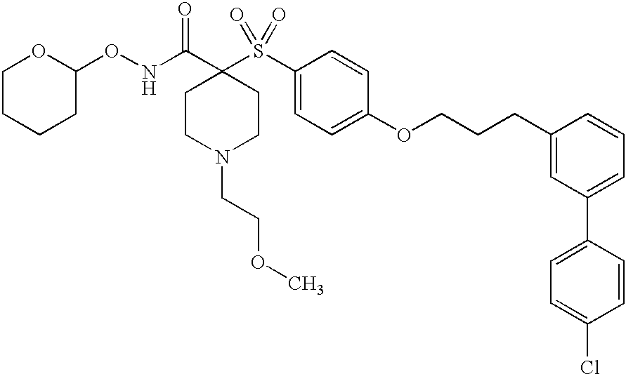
N(C(C1(S(C2=CC=C(OCCCC3=CC(C4=CC=C(Cl)C=C4)=CC=C3)C=C2)(=O)=O)CCN(CCOC)CC1)=O)OC1CCCCO1
